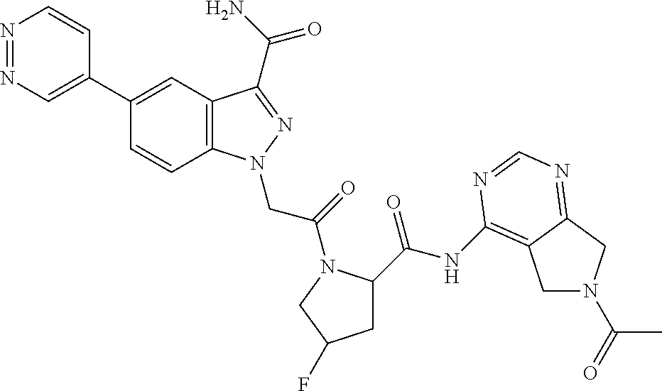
N1=NC=C(C2=CC3=C(C=C2)N(CC(=O)N2C(C(=O)NC4=C5CN(C(C)=O)CC5=NC=N4)CC(F)C2)N=C3C(=O)N)C=C1
